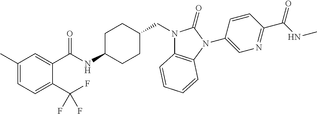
C1(C)=CC=C(C(F)(F)F)C(C(NC2CCC(CN3C4=C(N(C5=CN=C(C(NC)=O)C=C5)C3=O)C=CC=C4)CC2)=O)=C1
